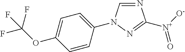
C1=C(OC(F)(F)F)C=CC(N2C=NC([N+]([O-])=O)=N2)=C1
